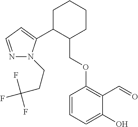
C1C(C2=CC=NN2CCC(F)(F)F)C(COC2=C(C=O)C(O)=CC=C2)CCC1
